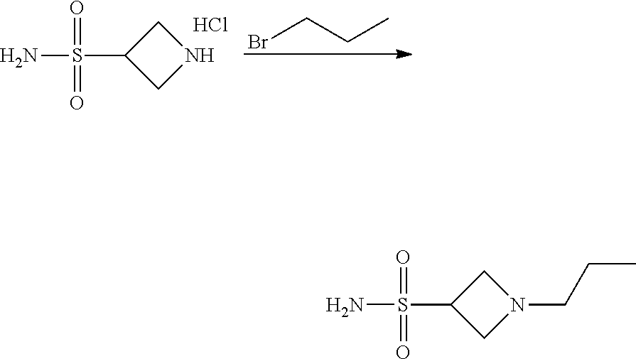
S(C1CN(CCC)C1)(=O)(=O)N.S(C1CNC1)(=O)(=O)N.BrCCC.Cl
